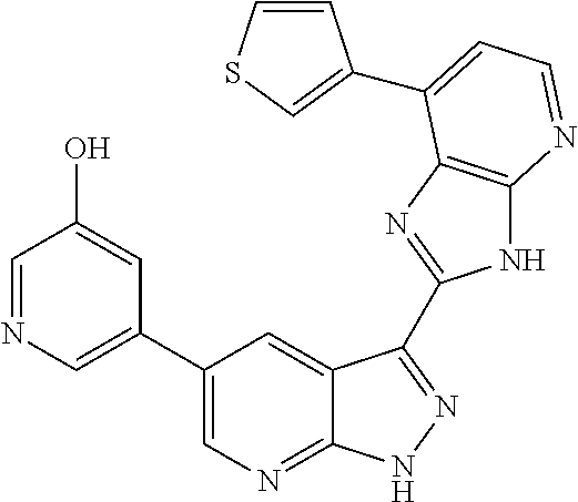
C1(C2=CN=CC(O)=C2)=CN=C2C(=C1)C(C1=NC3=C(N1)N=CC=C3C1=CSC=C1)=NN2
